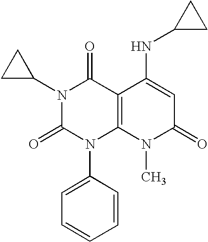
N1(C2CC2)C(=O)N(C2=CC=CC=C2)C2=C(C1=O)C(NC1CC1)=CC(=O)N2C
